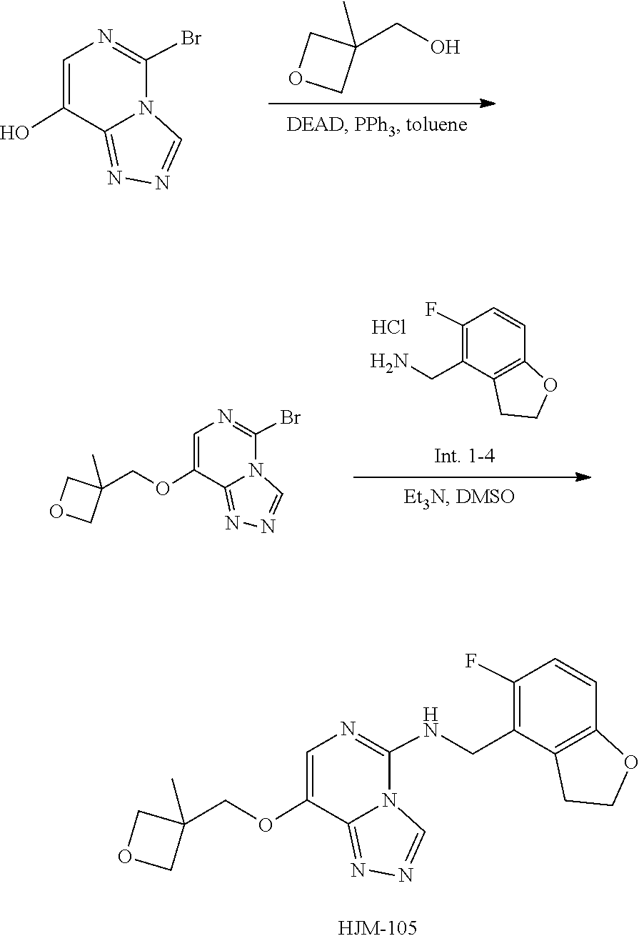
N1=C2N(C(Br)=NC=C2O)C=N1.C1(CO)(C)COC1.C1(NCC2=C(F)C=CC3=C2CCO3)=NC=C(OCC2(C)COC2)C2=NN=CN12.C1=CC2=C(C(CN)=C1F)CCO2.Cl.N1=C2N(C(Br)=NC=C2OCC2(C)COC2)C=N1
